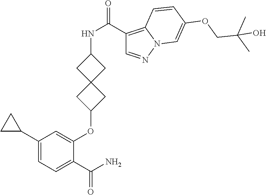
C1(C2CC2)=CC=C(C(N)=O)C(OC2CC3(C2)CC(NC(=O)C2=C4N(N=C2)C=C(OCC(C)(C)O)C=C4)C3)=C1
